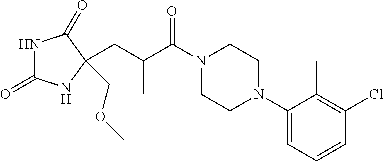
N1C(=O)NC(COC)(CC(C(N2CCN(C3=CC=CC(Cl)=C3C)CC2)=O)C)C1=O
